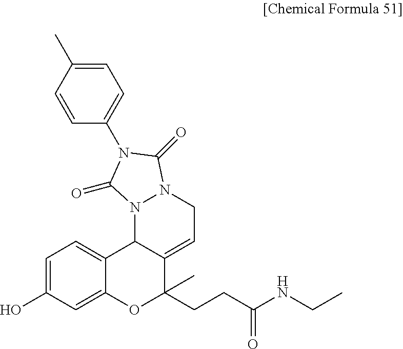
C1=C(O)C=C2C(=C1)C1C(=CCN3N1C(=O)N(C1=CC=C(C)C=C1)C3=O)C(C)(CCC(NCC)=O)O2
